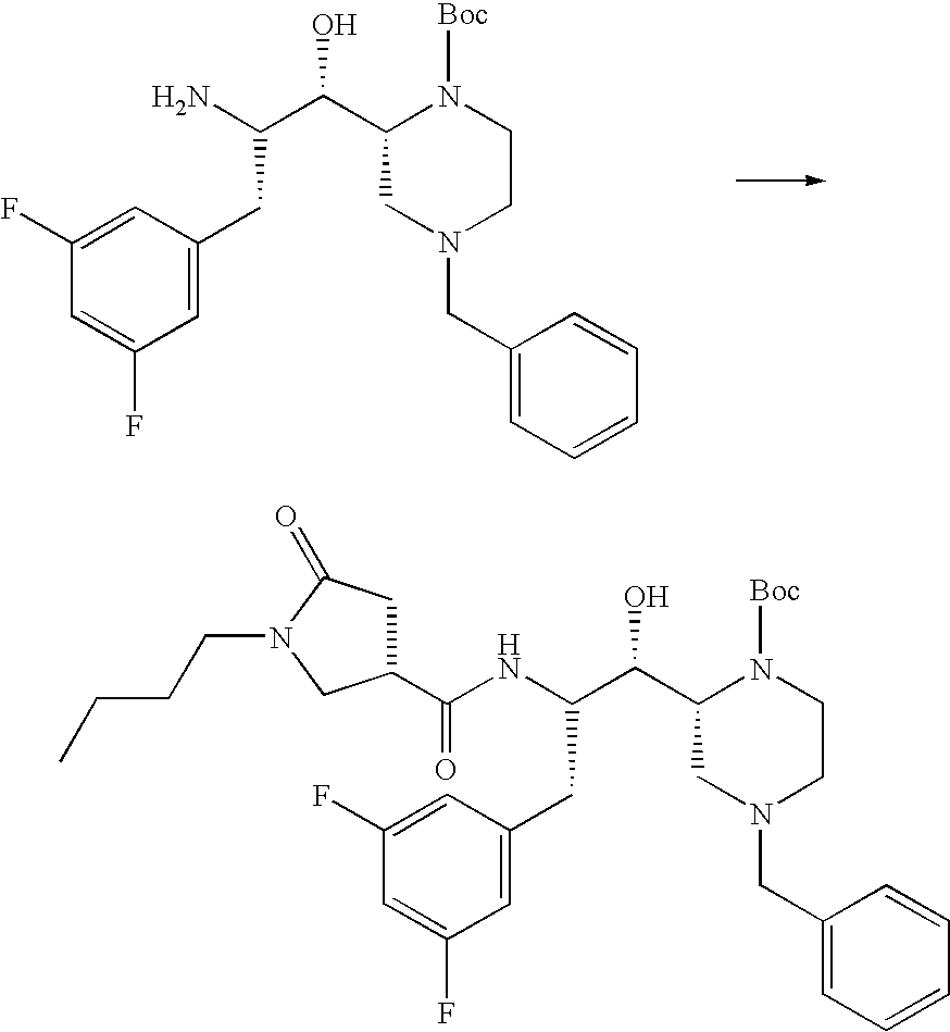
C1(C(C(N)CC2=CC(F)=CC(F)=C2)O)CN(CC2=CC=CC=C2)CCN1[Boc].C1(C(C(NC(C2CC(=O)N(CCCC)C2)=O)CC2=CC(F)=CC(F)=C2)O)CN(CC2=CC=CC=C2)CCN1[Boc]
